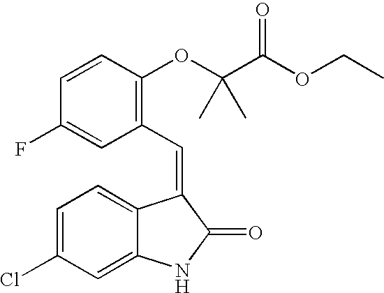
C1=CC(OC(C(=O)OCC)(C)C)=C(C=C2C3=CC=C(Cl)C=C3NC2=O)C=C1F
